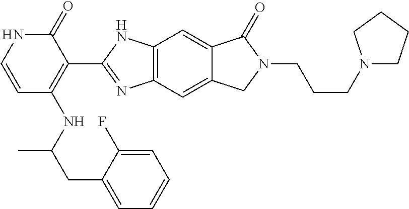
C12=C(C=C3C(=C1)C(=O)N(CCCN1CCCC1)C3)N=C(C1=C(NC(C)CC3=CC=CC=C3F)C=CNC1=O)N2
